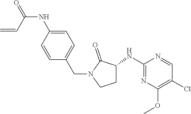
C1C(NC2=NC(OC)=C(Cl)C=N2)C(=O)N(CC2=CC=C(NC(=O)C=C)C=C2)C1
